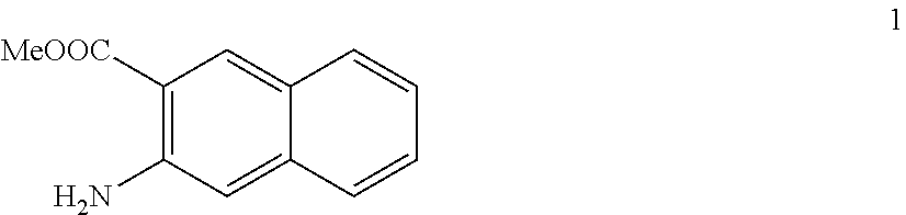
C12=CC([MeOOC])=C(N)C=C1C=CC=C2
